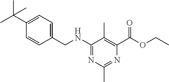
C1=CC(CNC2=NC(C)=NC(C(OCC)=O)=C2C)=CC=C1C(C)(C)C
